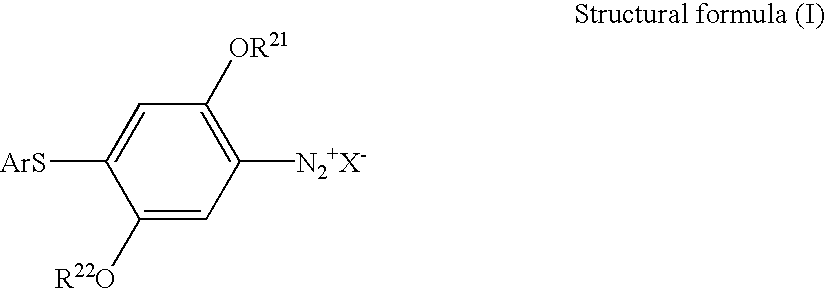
C1=C([ArS])C([R22O])=CC([N2+X-])=C1[OR21]
